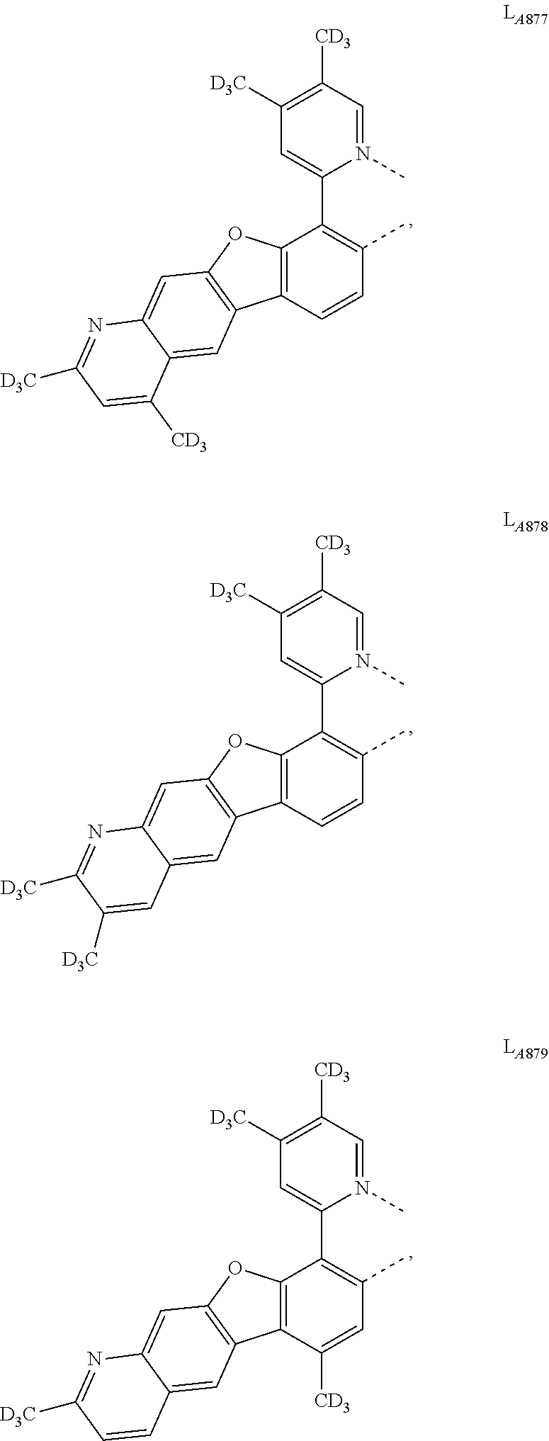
N1(C)=CC([CD3])=C([D3C])C=C1C1=C(C)C=CC2=C1OC1=C2C=C2C(=C1)N=C([D3C])C=C2[CD3].N1(C)=CC([CD3])=C([D3C])C=C1C1=C(C)C=CC2=C1OC1=C2C=C2C(=C1)N=C([D3C])C([D3C])=C2.N1(C)=CC([CD3])=C([D3C])C=C1C1=C(C)C=C([CD3])C2=C1OC1=C2C=C2C(=C1)N=C([D3C])C=C2
